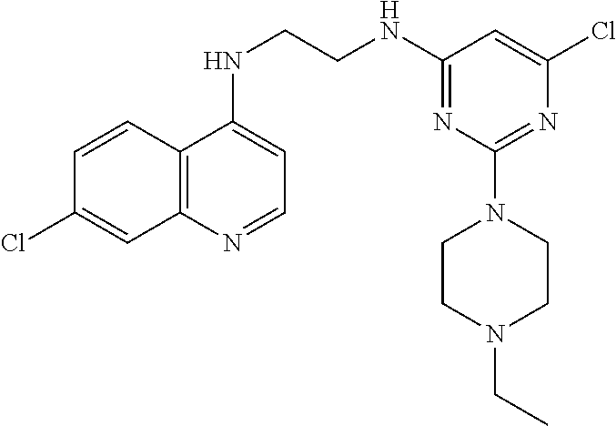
C1=CC2=C(C=C1Cl)N=CC=C2NCCNC1=NC(N2CCN(CC)CC2)=NC(Cl)=C1
